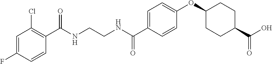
C1=C(F)C=CC(C(NCCNC(C2=CC=C(OC3CCC(C(O)=O)CC3)C=C2)=O)=O)=C1Cl
